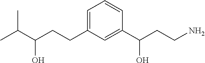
CC(C(CCC1=CC=CC(C(CCN)O)=C1)O)C
